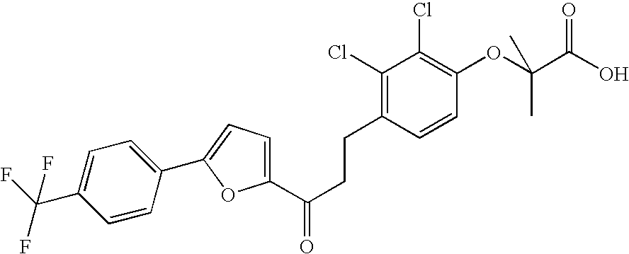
C1(C(CCC2=C(Cl)C(Cl)=C(OC(C(=O)O)(C)C)C=C2)=O)=CC=C(C2=CC=C(C(F)(F)F)C=C2)O1
